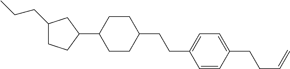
C1(CCC)CCC(C2CCC(CCC3=CC=C(CCC=C)C=C3)CC2)C1
